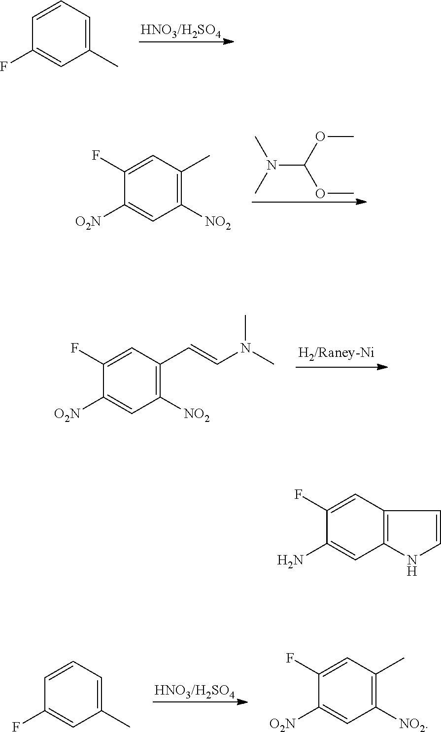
C1=CC(F)=CC(C)=C1.N(C(OC)OC)(C)C.C1=C(F)C([O2N])=CC([NO2])=C1C.C1=C(F)C([O2N])=CC([NO2])=C1C=CN(C)C.C1=CC(F)=CC(C)=C1.C1=C(F)C([O2N])=CC([NO2])=C1C.C1=C(F)C(N)=CC2=C1C=CN2
